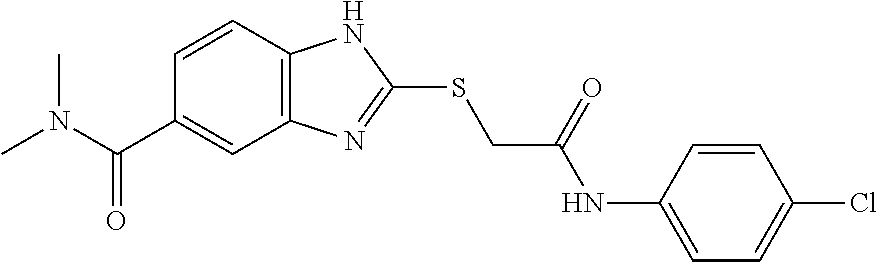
C12=C(C=CC(C(N(C)C)=O)=C1)NC(SCC(NC1=CC=C(Cl)C=C1)=O)=N2
